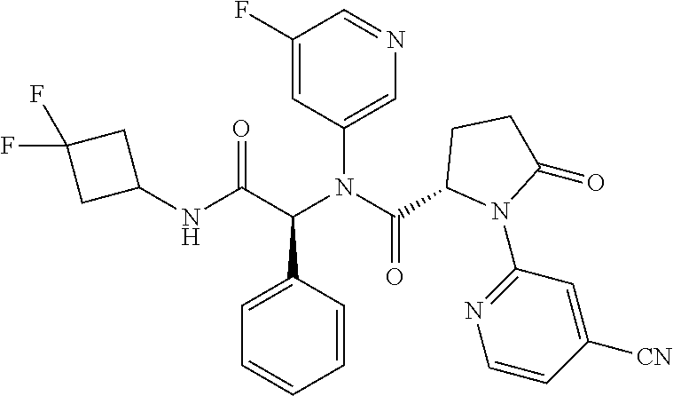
C1(F)=CC(N(C(C2N(C3=NC=CC([CN])=C3)C(=O)CC2)=O)C(C(NC2CC(F)(F)C2)=O)C2=CC=CC=C2)=CN=C1
